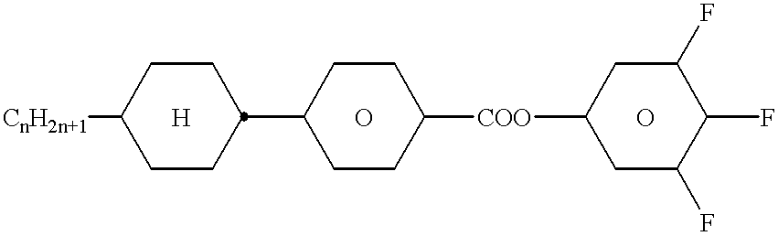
[CnH2n+1]C1CCC(C2CCC([COO]C3CC(F)C(F)C(F)C3)CC2)CC1.[H].O.O
